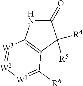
C1(=O)C([R4])([R5])C2=C([W3]=[W2][W1]=C2[R6])N1
